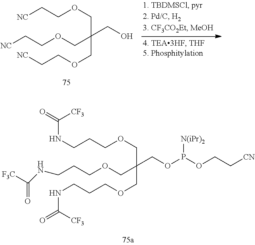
O(CC(CO)(COCC[NC])COCC[NC])CC[NC].O(CC(COCCCNC(=O)[CF3])(COCCCNC([CF3])=O)COP(OCC[CN])[N(iPr)2])CCCNC([F3C])=O
